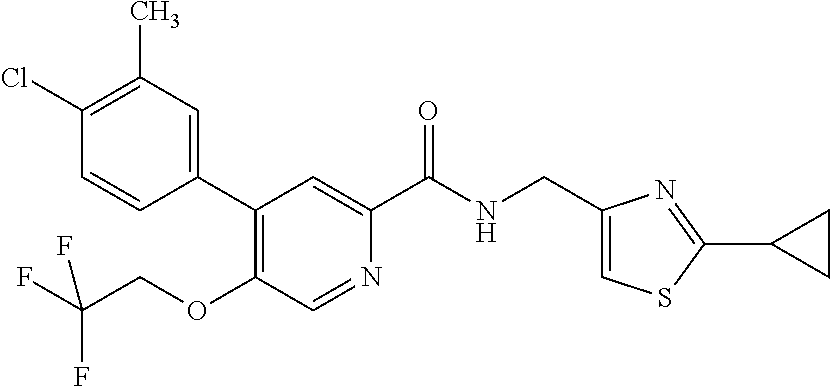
C1(Cl)=C(C)C=C(C2=C(OCC(F)(F)F)C=NC(C(NCC3=CSC(C4CC4)=N3)=O)=C2)C=C1
